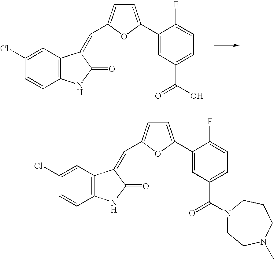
C12=C(C=C(Cl)C=C1)C(=CC1=CC=C(C3=CC(C(=O)O)=CC=C3F)O1)C(=O)N2.C12=C(C=C(Cl)C=C1)C(=CC1=CC=C(C3=CC(C(=O)N4CCN(C)CCC4)=CC=C3F)O1)C(=O)N2
